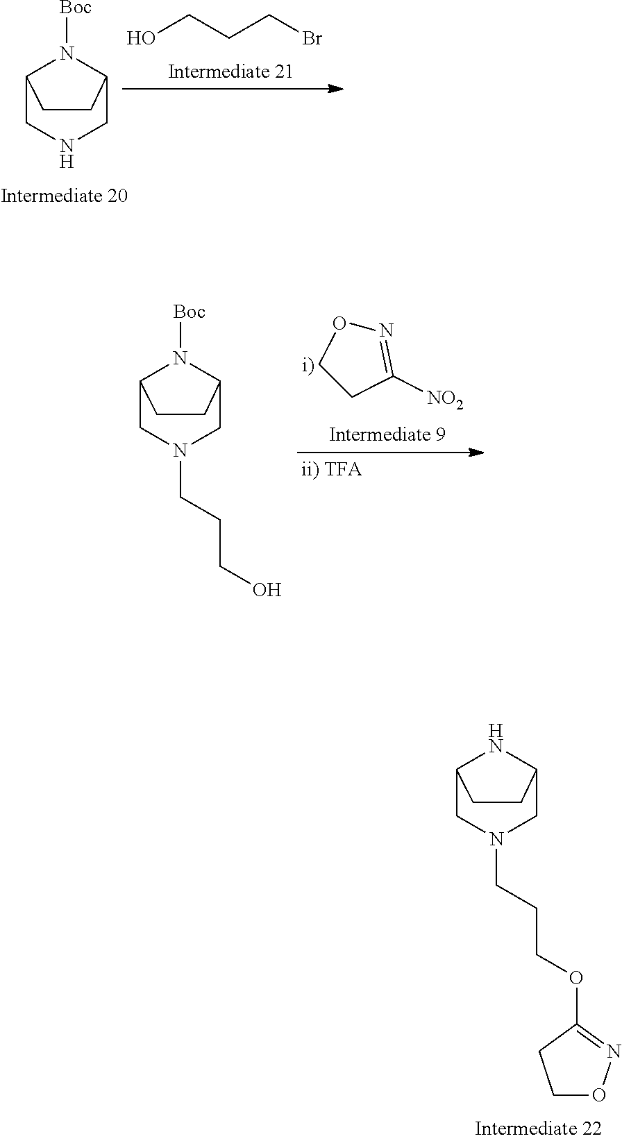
C12CNCC(N1[Boc])CC2.OCCCBr.C1CC([NO2])=NO1.C12CN(CCCO)CC(N1[Boc])CC2.C12CN(CCCOC3=NOCC3)CC(N1)CC2
